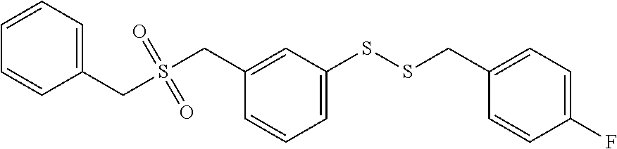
C1=C(SSCC2=CC=C(F)C=C2)C=C(CS(CC2=CC=CC=C2)(=O)=O)C=C1
